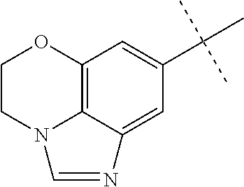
C1CN2C3=C(O1)C=C(C(C)(C)C)C=C3N=C2
